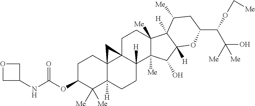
C1C(OC(=O)NC2COC2)C([Me])([Me])C2([H])C3(C1)C1(C([H])(CC2)C2([Me])C([Me])(CC1)C1([H])C([H])(C2O)OC(C(OC[Me])C([Me])(O)[Me])CC1[Me])C3
